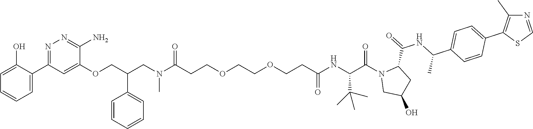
C1=C(O)C(C2=NN=C(N)C(OCC(CN(C)C(=O)CCOCCOCCC(NC(C(N3CC(O)CC3C(=O)NC(C3=CC=C(C4=C(C)N=CS4)C=C3)C)=O)C(C)(C)C)=O)C3=CC=CC=C3)=C2)=CC=C1
